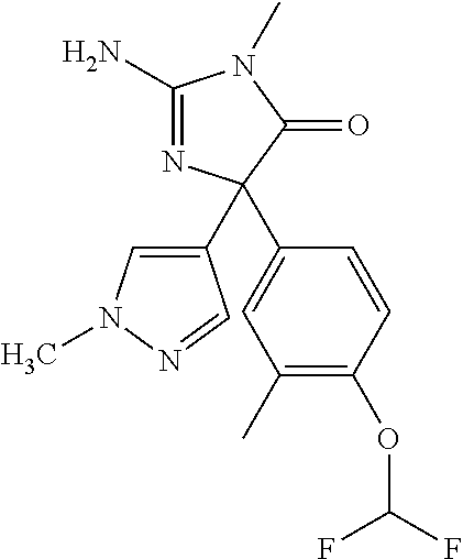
C1(N)=NC(C2=CC(C)=C(OC(F)F)C=C2)(C2=CN(C)N=C2)C(=O)N1C
